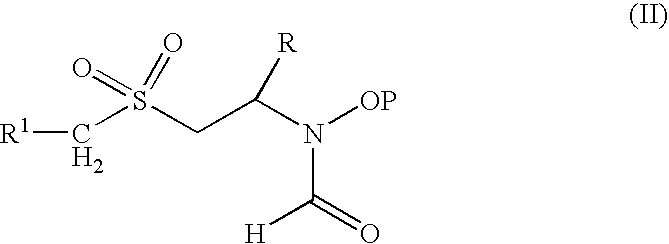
C(S(CC(N([OP])C([H])=O)[R])(=O)=O)[R1]
